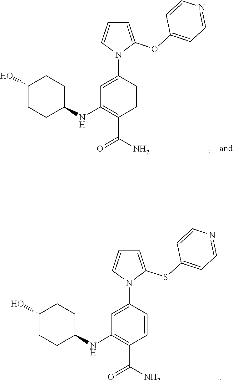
C1=C(N2C(SC3=CC=NC=C3)=CC=C2)C=CC(C(N)=O)=C1NC1CCC(O)CC1.C1=C(N2C(OC3=CC=NC=C3)=CC=C2)C=CC(C(N)=O)=C1NC1CCC(O)CC1
